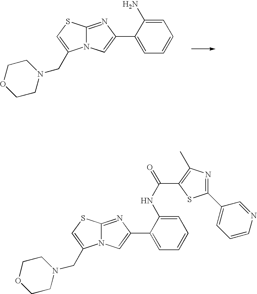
N12C(=NC(C3=CC=CC=C3N)=C1)SC=C2CN1CCOCC1.N12C(=NC(C3=CC=CC=C3NC(=O)C3=C(C)N=C(C4=CC=CN=C4)S3)=C1)SC=C2CN1CCOCC1
